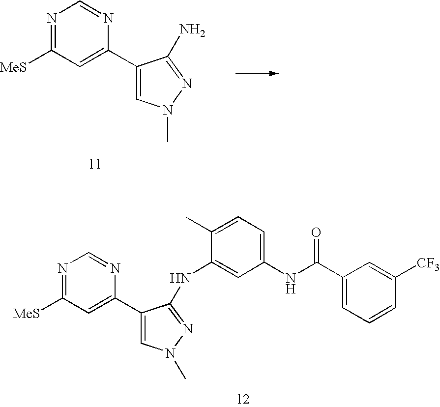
N1=C([MeS])C=C(C2=CN(C)N=C2N)N=C1.N1=C([MeS])C=C(C2=CN(C)N=C2NC2=CC(NC(=O)C3=CC=CC([CF3])=C3)=CC=C2C)N=C1
